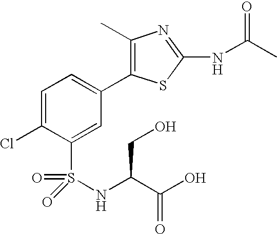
C1=C(Cl)C(S(=O)(=O)NC(C(O)=O)CO)=CC(C2=C(C)N=C(NC(C)=O)S2)=C1
